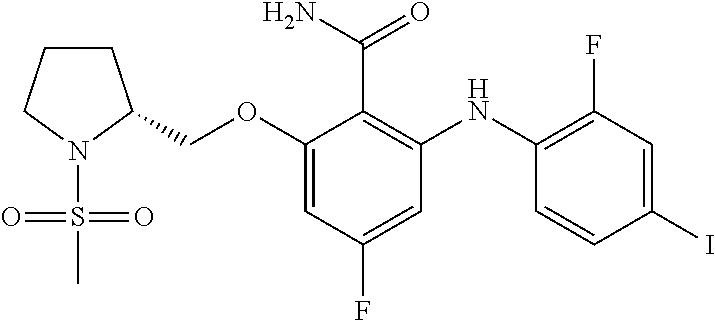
C(OC1=CC(F)=CC(NC2=C(F)C=C(I)C=C2)=C1C(N)=O)C1CCCN1S(C)(=O)=O
